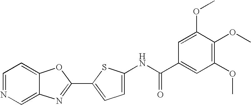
C1=NC=C2C(=C1)OC(C1=CC=C(NC(C3=CC(OC)=C(OC)C(OC)=C3)=O)S1)=N2
